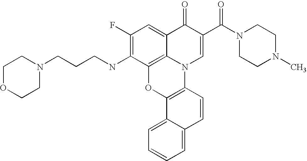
C1(F)=C(NCCCN2CCOCC2)C2=C3C(=C1)C(=O)C(C(N1CCN(C)CC1)=O)=CN3C1=C(O2)C2=CC=CC=C2C=C1
